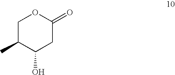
C1C(C)C(O)CC(=O)O1
